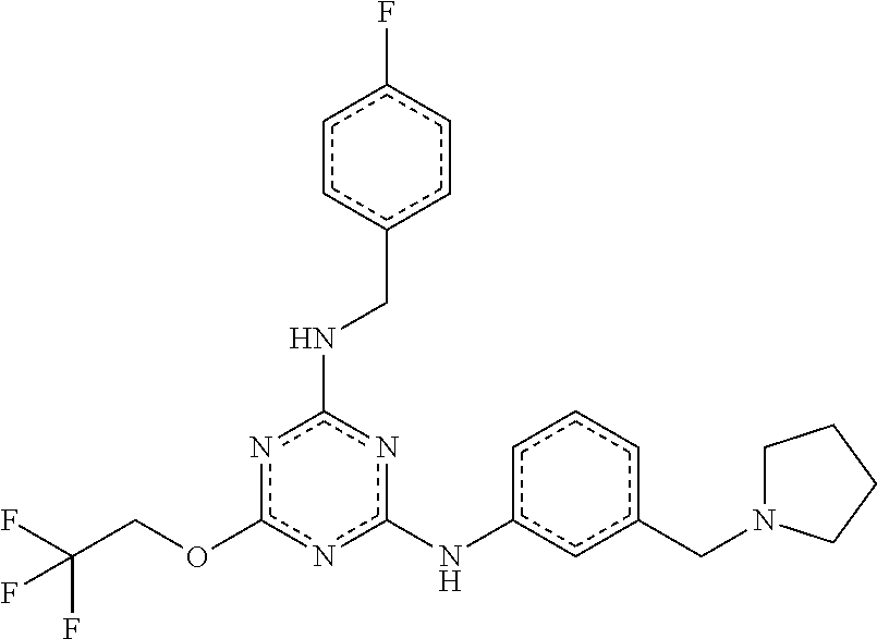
O(c1nc(NCc2ccc(F)cc2)nc(Nc2cccc(CN3CCCC3)c2)n1)CC(F)(F)F
